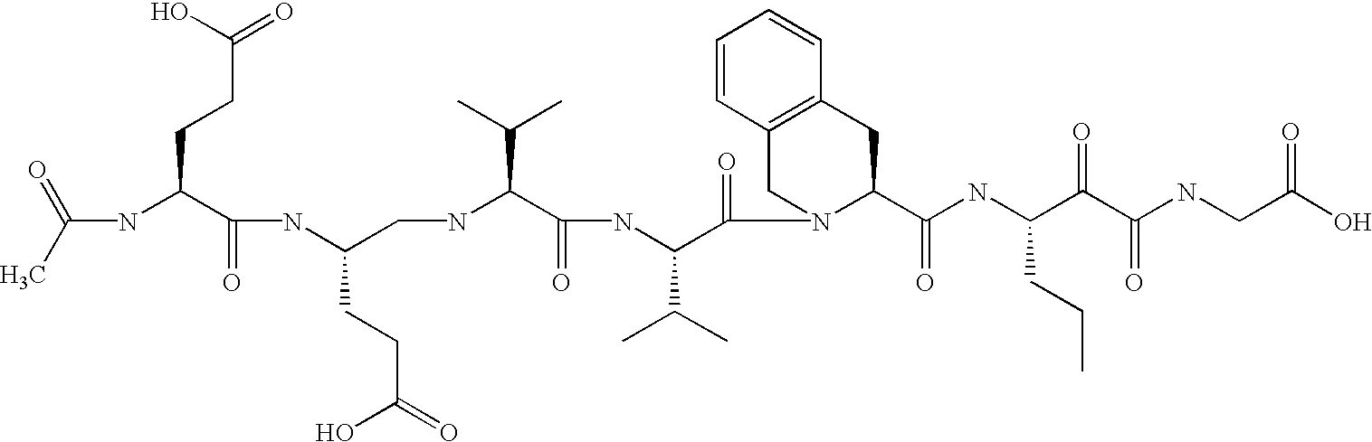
C(NC(C(NC(CNC(C(=O)NC(C(=O)N1C(C(=O)NC(C(C(NCC(O)=O)=O)=O)CCC)CC2=C(C1)C=CC=C2)C(C)C)C(C)C)CCC(=O)O)=O)CCC(=O)O)(C)=O
